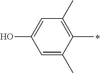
C1=C(C)C(C)=C(C)C=C1O
